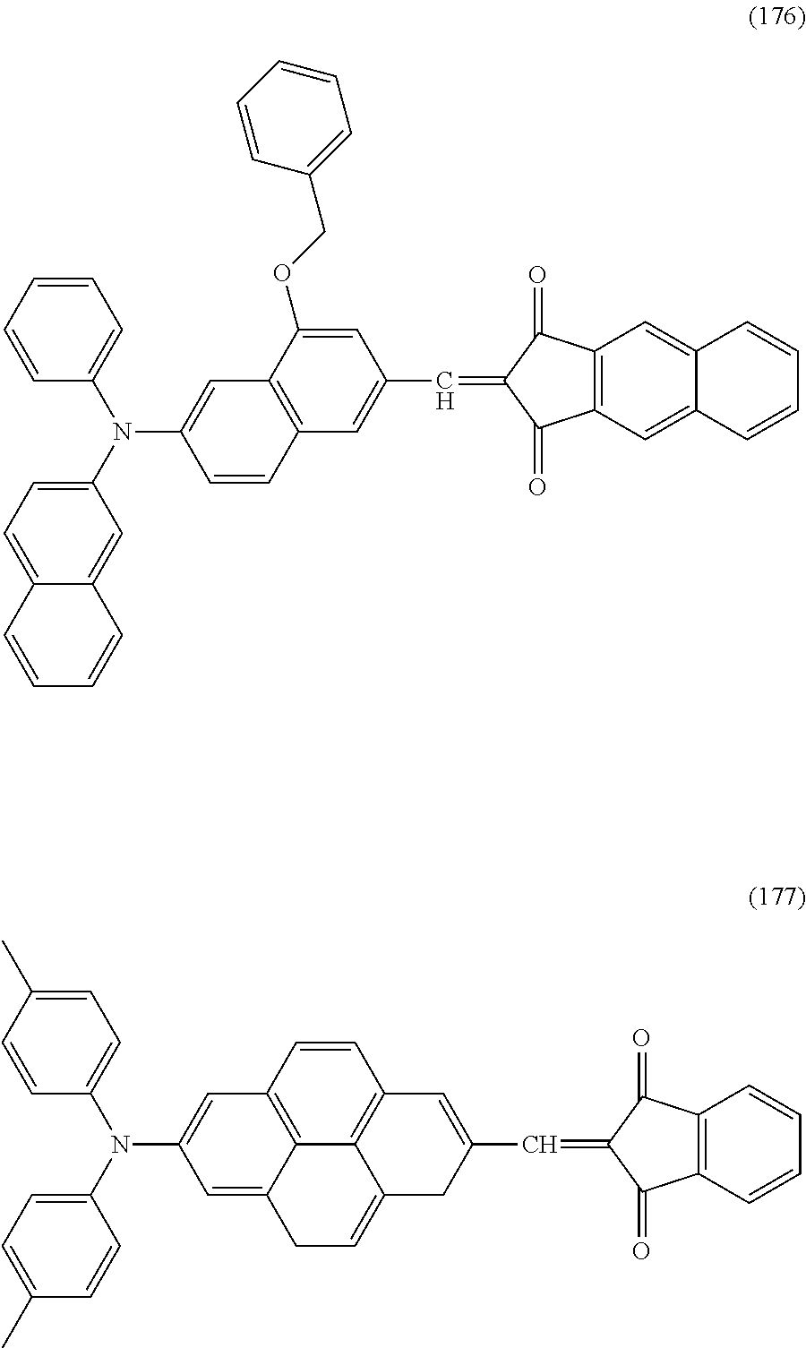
C1=C(OCC2=CC=CC=C2)C2=C(C=C1C=C1C(=O)C3=C(C1=O)C=C1C(=C3)C=CC=C1)C=CC(N(C1=CC=C3C(=C1)C=CC=C3)C1=CC=CC=C1)=C2.C1(=CC2=CC3=C4C5=C(C=C3)C=C(N(C3=CC=C(C)C=C3)C3=CC=C(C)C=C3)C=C5CC=C4C2)C(=O)C2=C(C1=O)C=CC=C2
